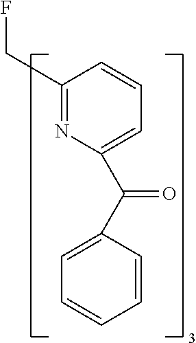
C1(CF)=NC(C(C2=CC=CC=C2)=O)=CC=C1
